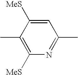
C1(C)=C([MeS])N=C(C)C=C1[MeS]
